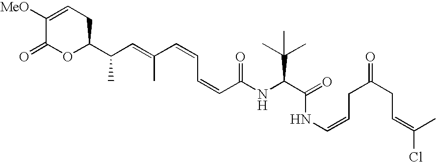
C(C=C(C=CC=CC(NC(C(=O)NC=CCC(CC=C(C)Cl)=O)C(C)(C)C)=O)C)(C1OC(=O)C([MeO])=CC1)C
